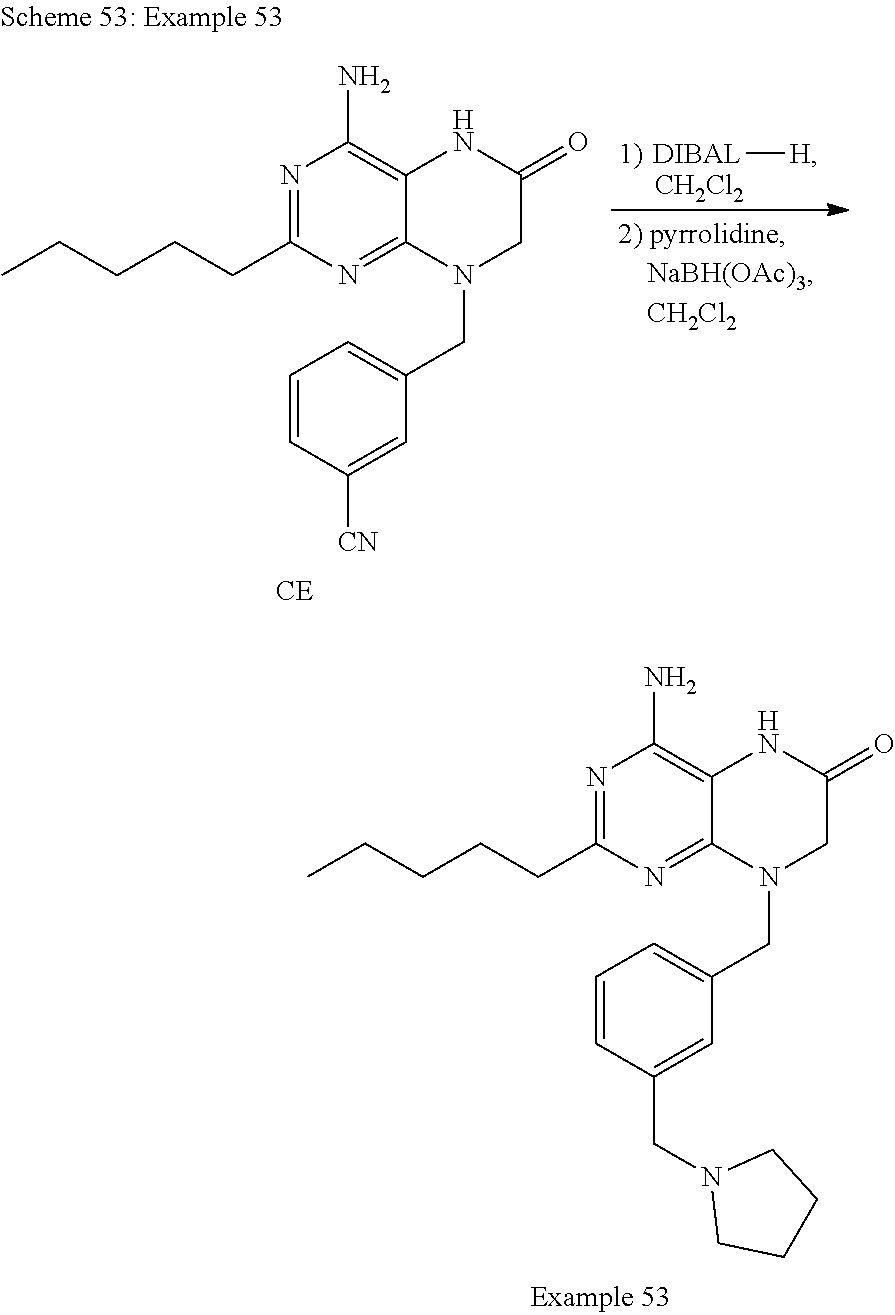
N1=C(CCCCC)N=C2C(=C1N)NC(=O)CN2CC1=CC=CC(CN2CCCC2)=C1.N1=C(CCCCC)N=C2C(=C1N)NC(=O)CN2CC1=CC=CC([CN])=C1.[DIBAL][H].[CH2Cl2]
